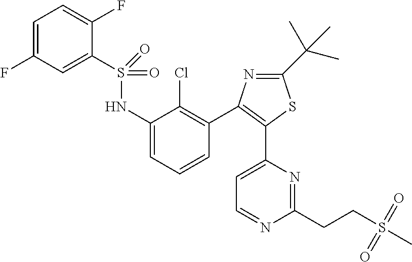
C1=C(F)C=C(S(=O)(=O)NC2=CC=CC(C3=C(C4=CC=NC(CCS(C)(=O)=O)=N4)SC(C(C)(C)C)=N3)=C2Cl)C(F)=C1
